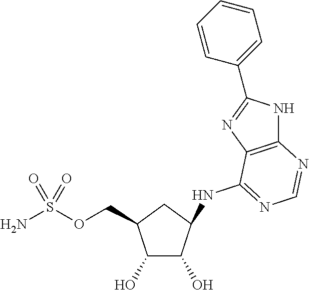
C1(O)C(O)C(NC2=NC=NC3=C2N=C(C2=CC=CC=C2)N3)CC1COS(N)(=O)=O
